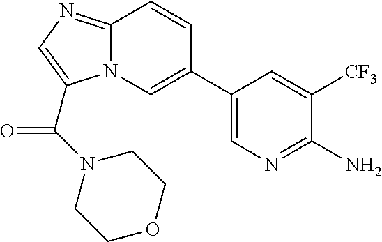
N12C(=NC=C1C(=O)N1CCOCC1)C=CC(C1=CN=C(N)C([CF3])=C1)=C2
